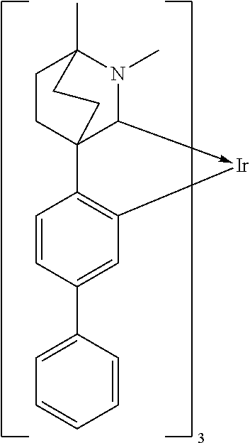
C1CC23C(->[Ir]C4=C2C=CC(C2=CC=CC=C2)=C4)N(C)C1(C)CC3
